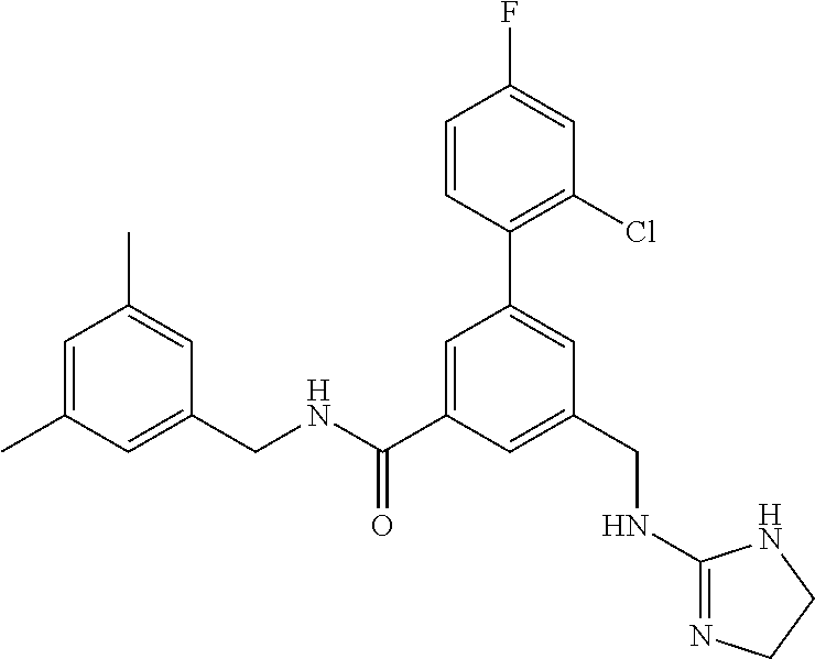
C1(CNC(C2=CC(C3=C(Cl)C=C(F)C=C3)=CC(CNC3=NCCN3)=C2)=O)=CC(C)=CC(C)=C1
